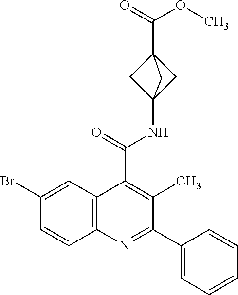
C12(NC(C3=C(C)C(C4=CC=CC=C4)=NC4=C3C=C(Br)C=C4)=O)CC(C(=O)OC)(C1)C2
